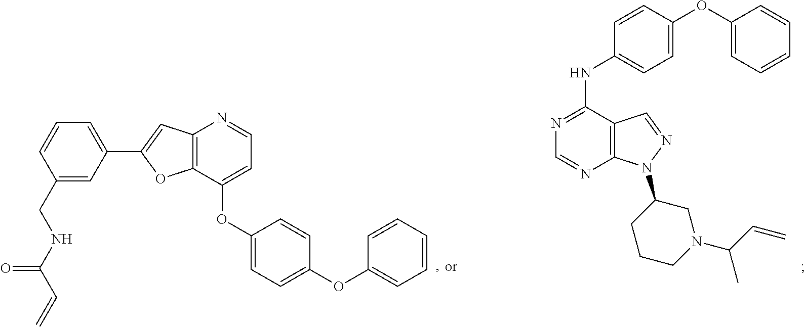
C1(CNC(C=C)=O)=CC(C2=CC3=C(O2)C(OC2=CC=C(OC4=CC=CC=C4)C=C2)=CC=N3)=CC=C1.C1=CC(OC2=CC=CC=C2)=CC=C1NC1=NC=NC2=C1C=NN2C1CCCN(C(C)C=C)C1
